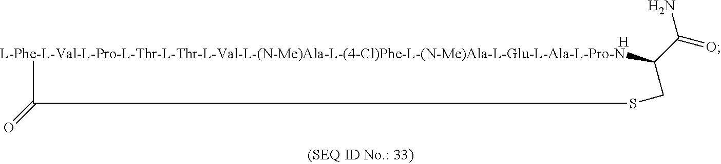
[L-Phe-L-Val-L-Pro-L-Thr-L-Thr-L-Val-L-(N-Me)Ala-L-(4-Cl)Phe-L-(N-Me)Ala-L-Glu-L-Ala-L-Pro-N]1C(C(=O)N)CSC1=O.[H]
